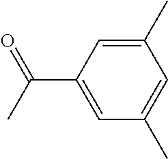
C1(C)=CC(C(C)=O)=CC(C)=C1
